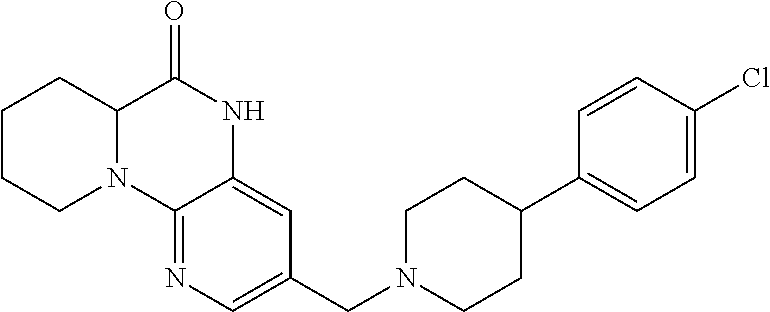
C1(CN2CCC(C3=CC=C(Cl)C=C3)CC2)=CN=C2C(=C1)NC(=O)C1N2CCCC1
